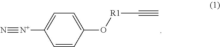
C1=CC(O[R1]C#C)=CC=C1[N+]#N
